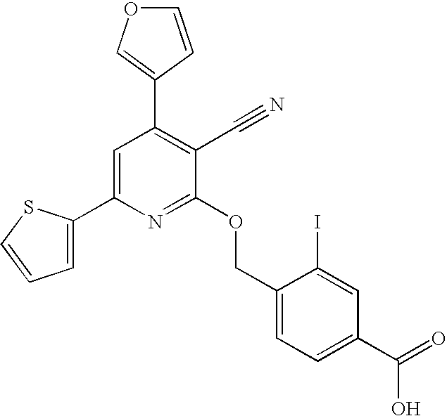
C1=CC(C2=C(C#N)C(OCC3=CC=C(C(O)=O)C=C3I)=NC(C3=CC=CS3)=C2)=CO1
